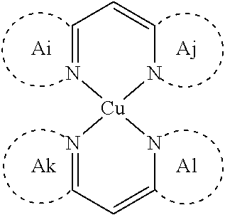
C1=N[Cu]2(NC=C1)N=CC=CN2.[Al]
